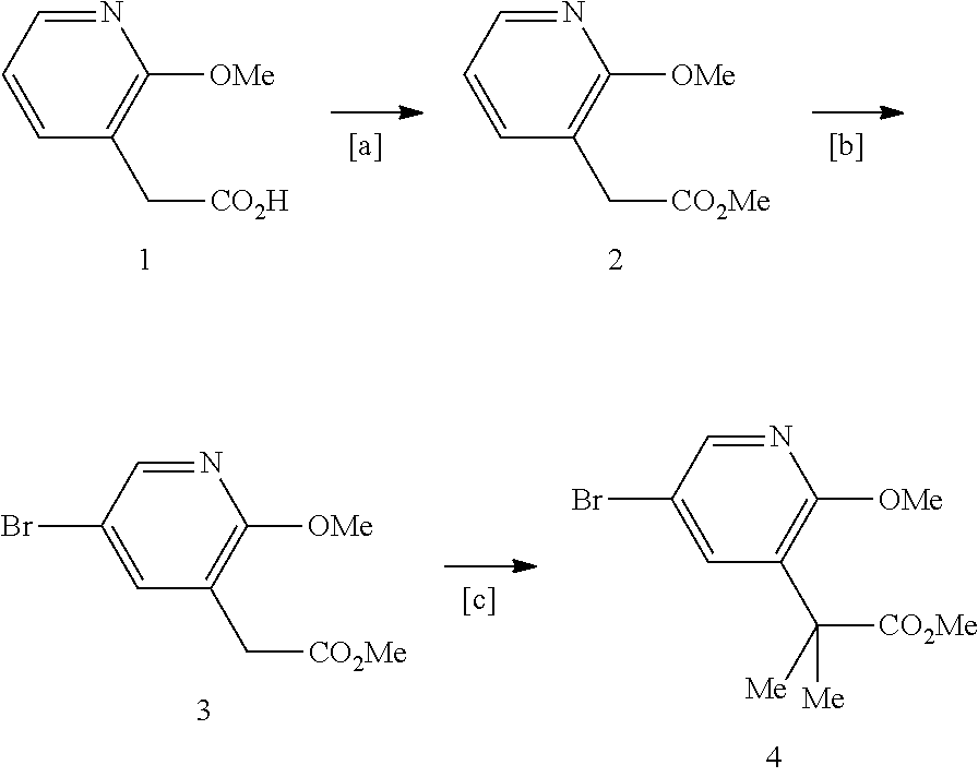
N1=CC=CC(C[CO2H])=C1[OMe].N1=CC=CC(C[CO2Me])=C1[OMe].N1=CC(Br)=CC(C[CO2Me])=C1[OMe].N1=CC(Br)=CC(C([CO2Me])([Me])[Me])=C1[OMe]
